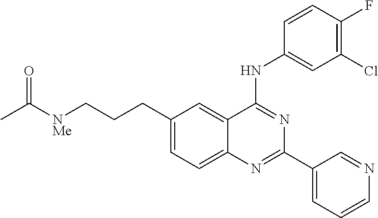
C1(CCC[NMe]C(C)=O)=CC=C2C(=C1)C(NC1=CC(Cl)=C(F)C=C1)=NC(C1=CC=CN=C1)=N2
